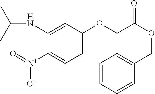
N(C1=CC(OCC(OCC2=CC=CC=C2)=O)=CC=C1[N+](=O)[O-])C(C)C
